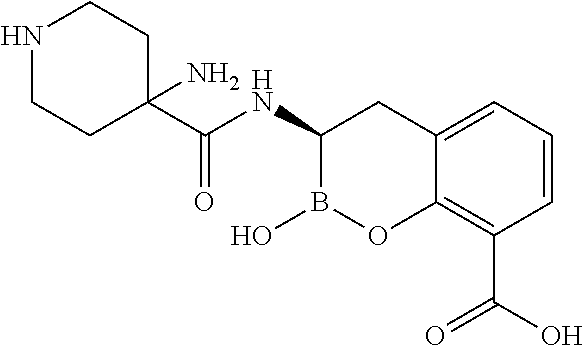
C1(C(NC2B(O)OC3=C(C(O)=O)C=CC=C3C2)=O)(N)CCNCC1
